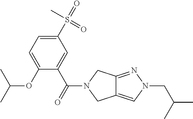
C1(S(=O)(=O)C)=CC=C(OC(C)C)C(C(=O)N2CC3=CN(CC(C)C)N=C3C2)=C1
